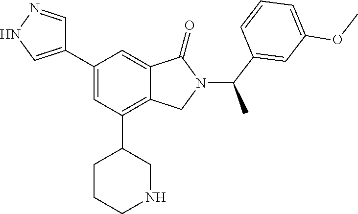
C1=NNC=C1C1=CC(C2CNCCC2)=C2C(=C1)C(=O)N(C(C1=CC(OC)=CC=C1)C)C2
